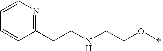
C1=CN=C(CCNCCOC)C=C1
